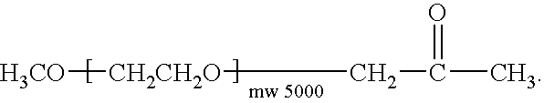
[H3CO][CH2CH2O]CC(C)=O
